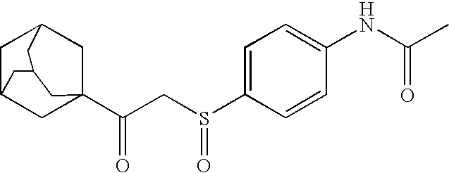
C12(C(CS(C3=CC=C(NC(C)=O)C=C3)=O)=O)CC3CC(C1)CC(C3)C2
